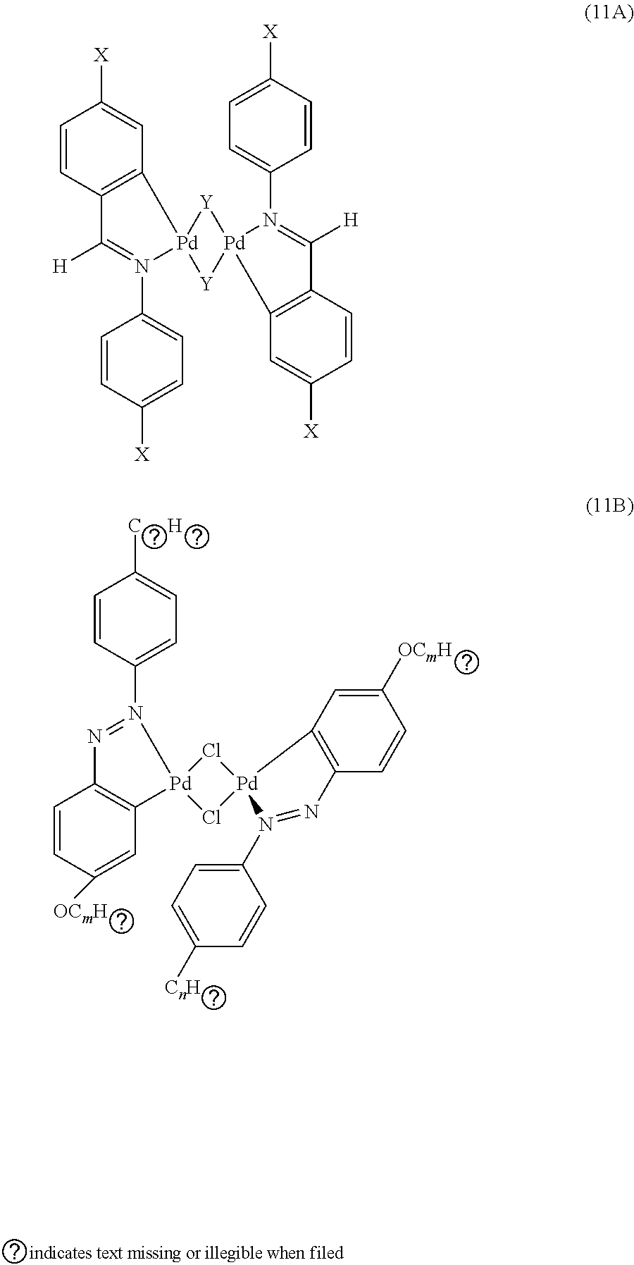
C1=CC([OCmH])=CC2=C1N=N(C1=CC=C([C     H])C=C1)[Pd]21Cl[Pd]2(Cl1)C1=C(C=CC([OCmH])=C1)N=N2C1=CC=C([CnH])C=C1.C1=CC2=C(C=C1[X])[Pd]1(N(C3=CC=C([X])C=C3)=C2[H])[Y][Pd]2([Y]1)N(C1=CC=C([X])C=C1)=C([H])C1=C2C=C([X])C=C1
